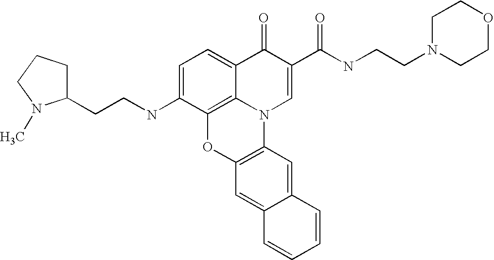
C1=C(NCCC2CCCN2C)C2=C3C(=C1)C(=O)C(C(=O)NCCN1CCOCC1)=CN3C1=C(O2)C=C2C(=C1)C=CC=C2
